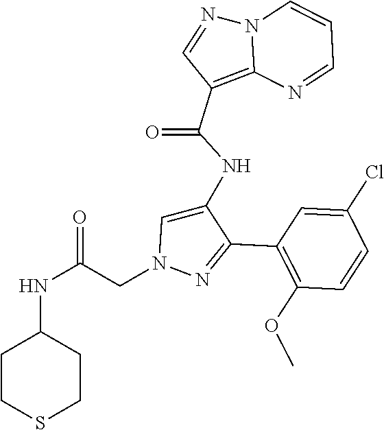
C1(C2=NN(CC(NC3CCSCC3)=O)C=C2NC(C2=C3N(N=C2)C=CC=N3)=O)=C(OC)C=CC(Cl)=C1
